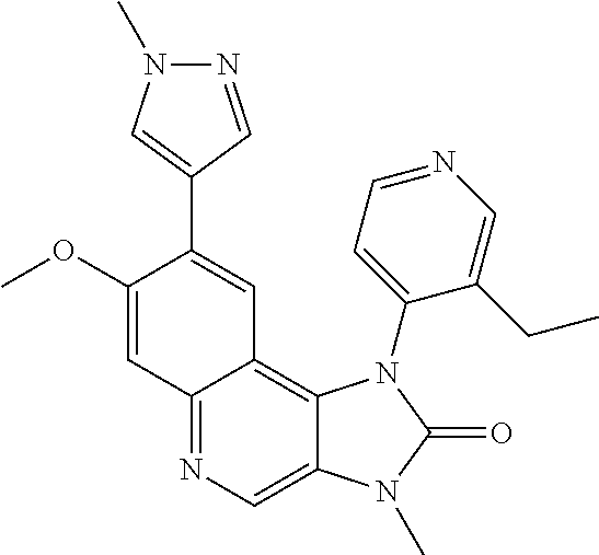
C1(OC)=CC2=NC=C3C(=C2C=C1C1=CN(C)N=C1)N(C1=CC=NC=C1CC)C(=O)N3C
